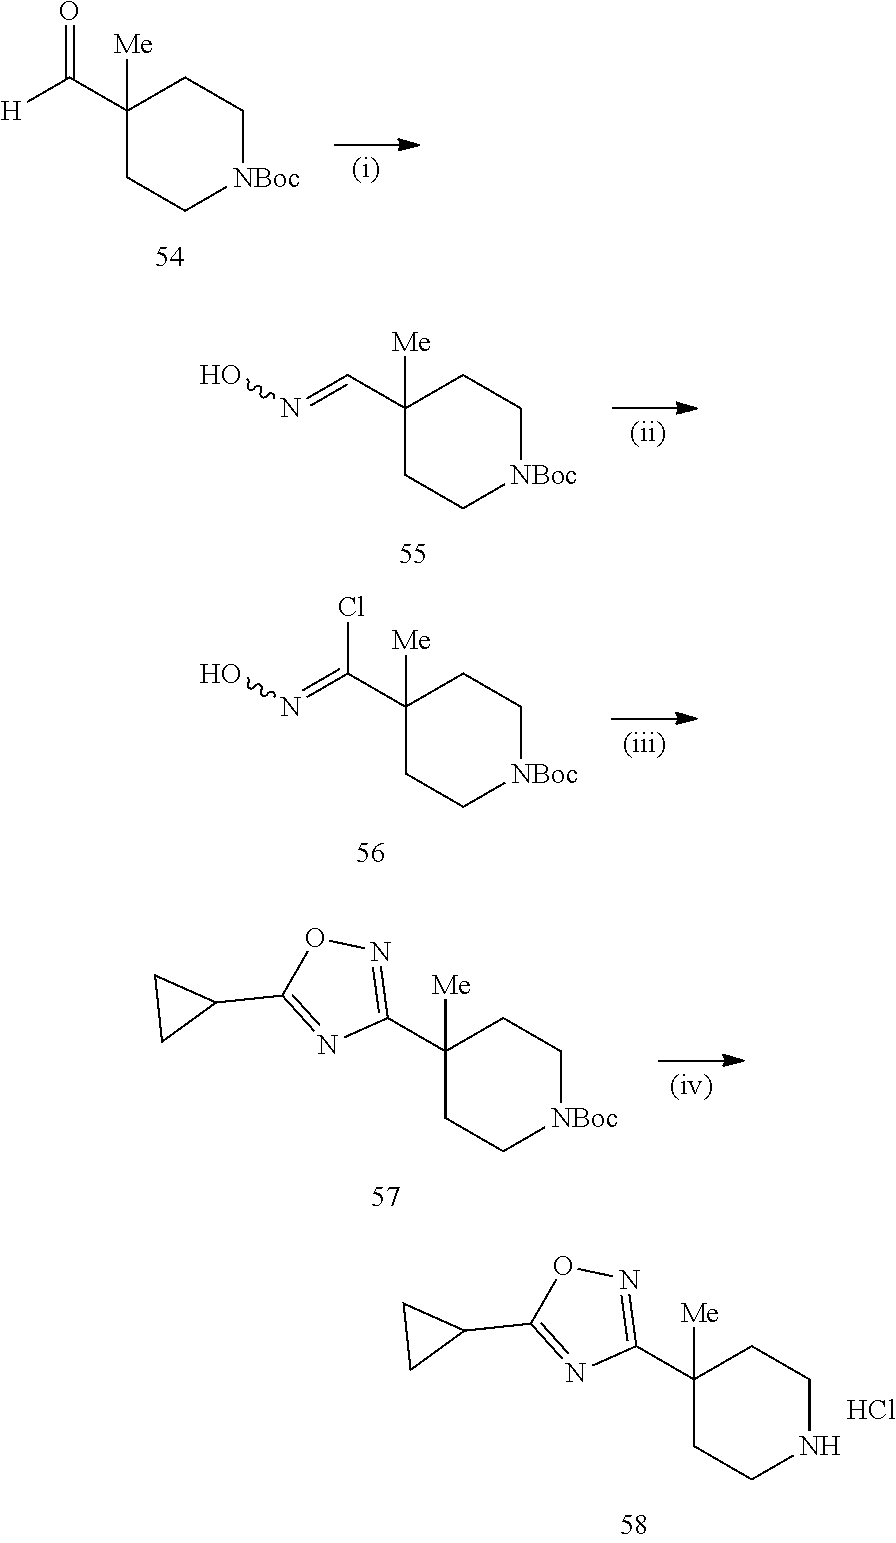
C1(C([H])=O)([Me])CC[NBoc]CC1.C1(C=NO)([Me])CC[NBoc]CC1.C1(C(Cl)=NO)([Me])CC[NBoc]CC1.C1(C2=NOC(C3CC3)=N2)([Me])CC[NBoc]CC1.C1(C2=NOC(C3CC3)=N2)([Me])CCNCC1.Cl
